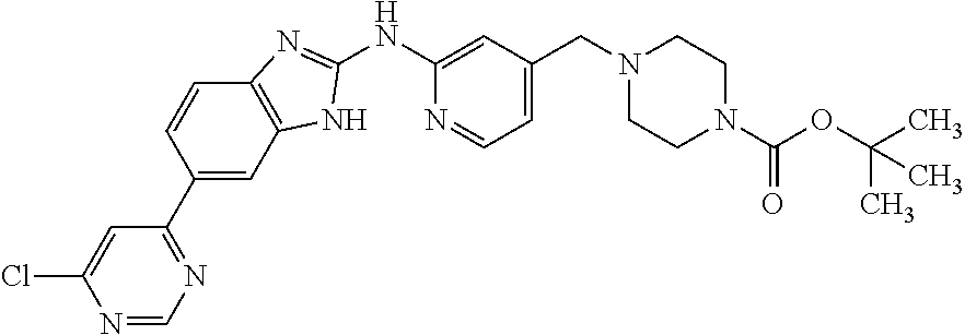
N1=CC=C(CN2CCN(C(OC(C)(C)C)=O)CC2)C=C1NC1=NC2=C(C=C(C3=NC=NC(Cl)=C3)C=C2)N1
